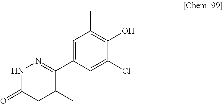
C1=C(C2=NNC(=O)CC2C)C=C(Cl)C(O)=C1C
